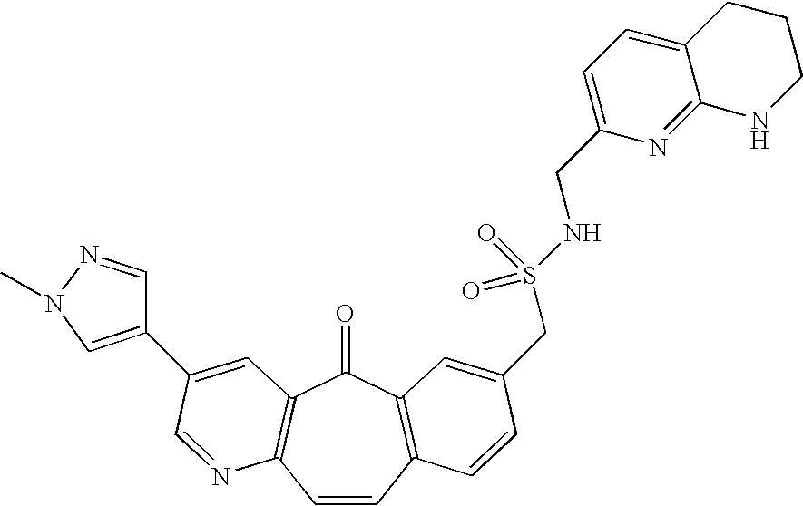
C1=CC2=C(C(=O)C3=C1N=CC(C1=CN(C)N=C1)=C3)C=C(CS(NCC1=CC=C3C(=N1)NCCC3)(=O)=O)C=C2
